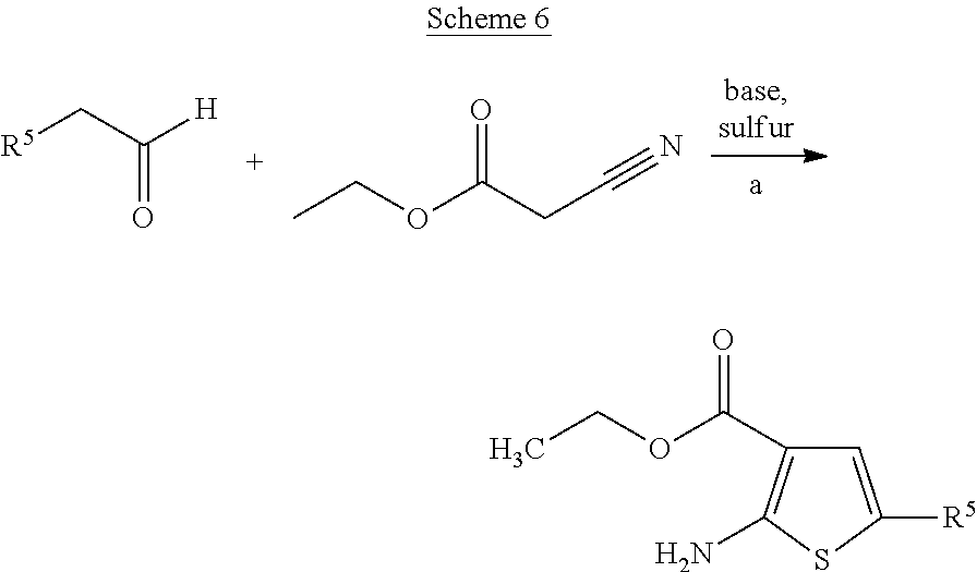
[R5]CC([H])=O.C(OC(CC#N)=O)C.C(OC(=O)C1=C(N)SC([R5])=C1)C
